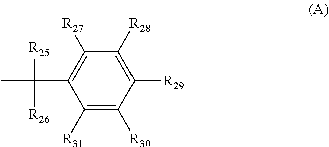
C1([R31])=C([R30])C([R29])=C([R28])C([R27])=C1C(C)([R25])[R26]
